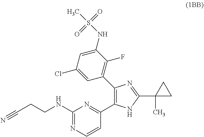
C1(NCCC#N)=NC=CC(C2=C(C3=C(F)C(NS(C)(=O)=O)=CC(Cl)=C3)N=C(C3(C)CC3)N2)=N1
